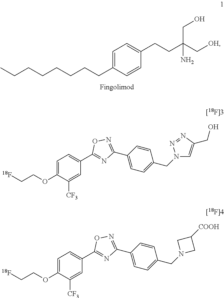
CCCCCCCCC1=CC=C(CCC(C[OH])(CO)N)C=C1.C1=C(OCC[18F])C([CF3])=CC(C2=NC(C3=CC=C(CN4C=C(CO)N=N4)C=C3)=NO2)=C1.C1=C(OCC[18F])C([CF3])=CC(C2=NC(C3=CC=C(CN4CC([COOH])C4)C=C3)=NO2)=C1
